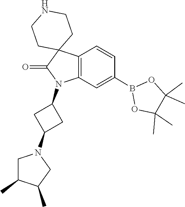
C1(C)(C)C(C)(C)OB(C2=CC3=C(C=C2)C2(C(=O)N3C3CC(N4CC(C)C(C)C4)C3)CCNCC2)O1
